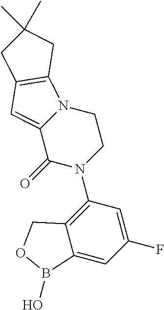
C12=CC(F)=CC(N3CCN4C(=CC5=C4CC(C)(C)C5)C3=O)=C1COB2O
